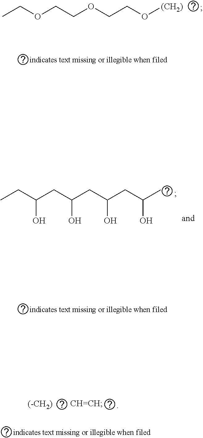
CCC(CC(CC(CC(C)O)O)O)O.CCOCCOCCO[(CH2)]
